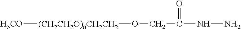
[(CH2CH2O)nCH2CH2](OCC(=O)NN)[H3CO]
